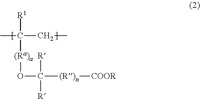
O(C([R])([R])[(R)n][COOR])[(Ra)a]C(CC)([R1])C
